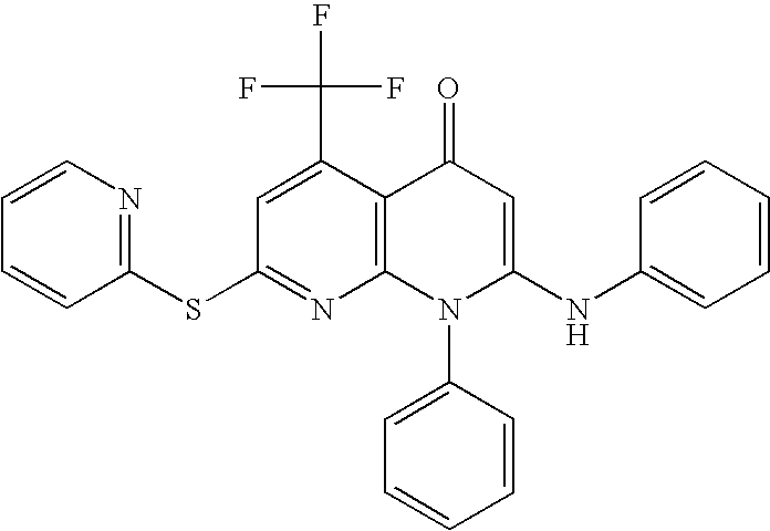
C1(SC2=NC=CC=C2)=NC2=C(C(C(F)(F)F)=C1)C(=O)C=C(NC1=CC=CC=C1)N2C1=CC=CC=C1
